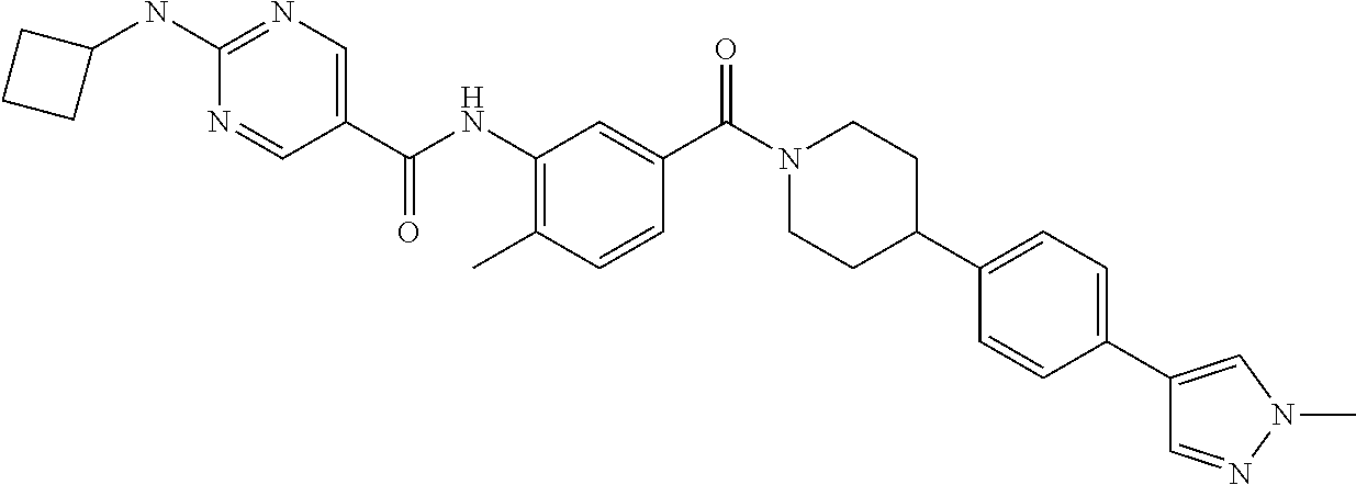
C1(NC(=O)C2=CN=C(NC3CCC3)N=C2)=C(C)C=CC(C(N2CCC(C3=CC=C(C4=CN(C)N=C4)C=C3)CC2)=O)=C1
